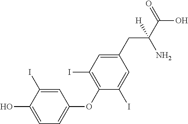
C1=C(O)C(I)=CC(OC2=C(I)C=C(CC(C(O)=O)(N)[H])C=C2I)=C1
